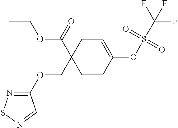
C1=C(OS(C(F)(F)F)(=O)=O)CCC(C(=O)OCC)(COC2=NSN=C2)C1
